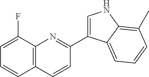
C1=C(F)C2=C(C=C1)C=CC(C1=CNC3=C(C)C=CC=C13)=N2
